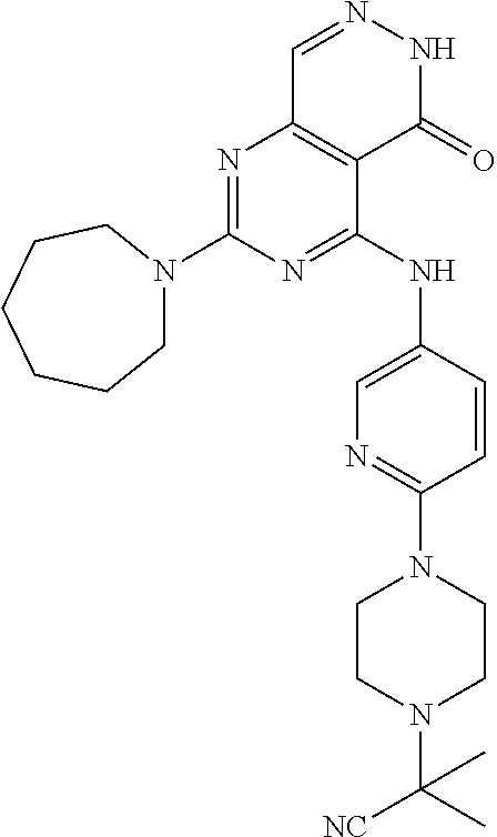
N1=C(N2CCCCCC2)N=C(NC2=CN=C(N3CCN(C(C)([NC])C)CC3)C=C2)C2=C1C=NNC2=O
